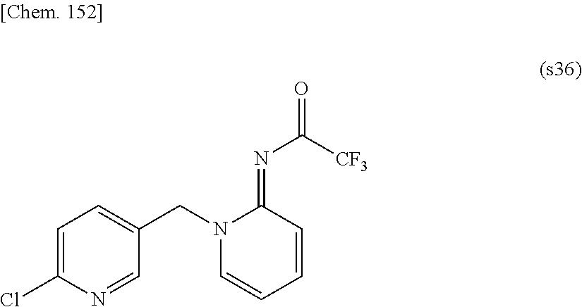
C1=C(Cl)N=CC(CN2C=CC=CC2=NC([CF3])=O)=C1
